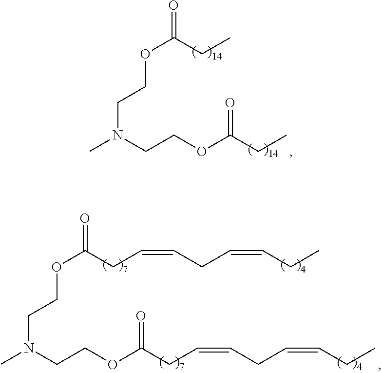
CN(CCOC(CC=CCC=CCC)=O)CCOC(CC=CCC=CCC)=O.CN(CCOC(CC)=O)CCOC(CC)=O
